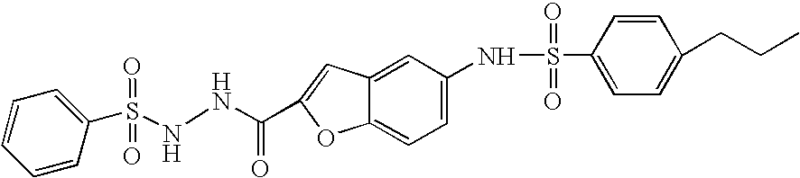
N(NC(=O)C1=CC2=CC(NS(C3=CC=C(CCC)C=C3)(=O)=O)=CC=C2O1)S(C1=CC=CC=C1)(=O)=O
